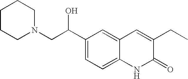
C1CCN(CC(C2=CC=C3C(=C2)C=C(CC)C(=O)N3)O)CC1
